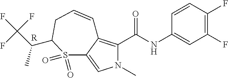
C(NC1=CC(F)=C(F)C=C1)(=O)C1=C2C(=CN1C)S(=O)(=O)C(C(C(F)(F)F)C)CC=C2.[R]
